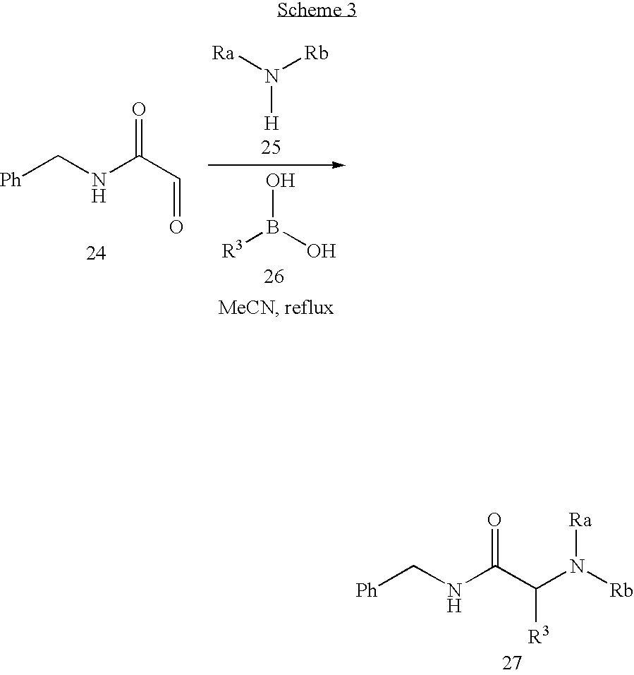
[Ra]N([Rb])[H].[R3]B(O)O.[Ph]CNC(C=O)=O.[Ph]CNC(C([R3])N([Rb])[Ra])=O
